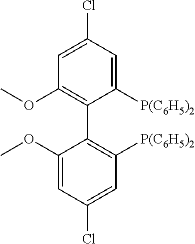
C1([P(C6H5)2])=CC(Cl)=CC(OC)=C1C1=C([P(C6H5)2])C=C(Cl)C=C1OC
